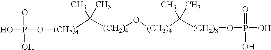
[(CH2)4](C([(CH2)4]O[(CH2)4]C([(CH2)3]OP(O)(=O)O)(C)C)(C)C)OP(O)(=O)O
